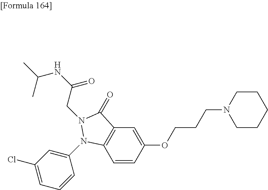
C1CCCCN1CCCOC1=CC2=C(C=C1)N(C1=CC(Cl)=CC=C1)N(CC(NC(C)C)=O)C2=O
